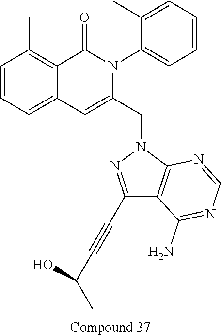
C1=CC=C2C(=C1C)C(=O)N(C1=CC=CC=C1C)C(CN1N=C(C#CC(C)O)C3=C1N=CN=C3N)=C2
